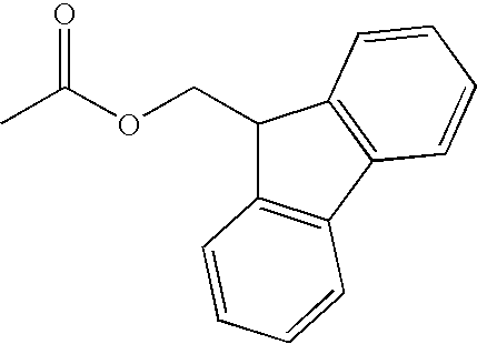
CC(OCC1C2=C(C3=C1C=CC=C3)C=CC=C2)=O
